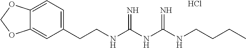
Cl.N(C(NC(NCCCC)=N)=N)CCC1=CC=C2C(=C1)OCO2
